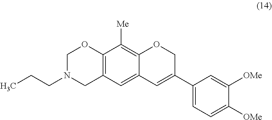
C(N1CC2=C(OC1)C([Me])=C1C(=C2)C=C(C2=CC=C([OMe])C([OMe])=C2)CO1)CC
